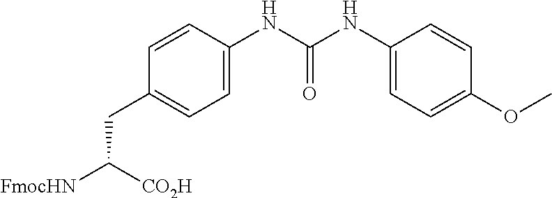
C1(CC([FmocHN])[CO2H])=CC=C(NC(NC2=CC=C(OC)C=C2)=O)C=C1
